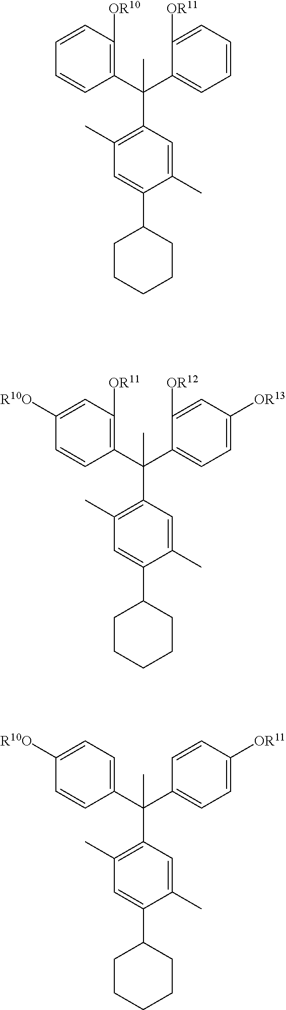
C1(C(C2=CC=C([OR11])C=C2)(C2=C(C)C=C(C3CCCCC3)C(C)=C2)C)=CC=C([R10O])C=C1.C1(C(C2=CC=CC=C2[OR11])(C2=C(C)C=C(C3CCCCC3)C(C)=C2)C)=C([OR10])C=CC=C1.C1(C(C2=CC=C([OR13])C=C2[OR12])(C2=C(C)C=C(C3CCCCC3)C(C)=C2)C)=C([OR11])C=C([R10O])C=C1
